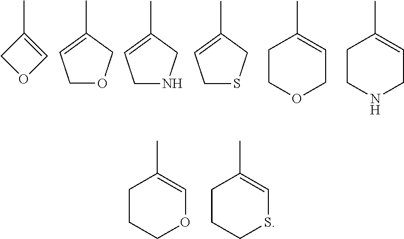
C1(C)=COC1.C1OCC(C)=C1.C1NCC(C)=C1.C1SCC(C)=C1.C1COCC=C1C.C1CNCC=C1C.C1CCOC=C1C.C1CCSC=C1C
